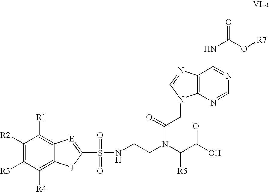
C12=C(N=CN=C1NC(=O)O[R7])N(CC(N(C(C(O)=O)[R5])CCNS(=O)(=O)C1=[E]C3=C([R1])C([R2])=C([R3])C([R4])=C3[J]1)=O)C=N2
